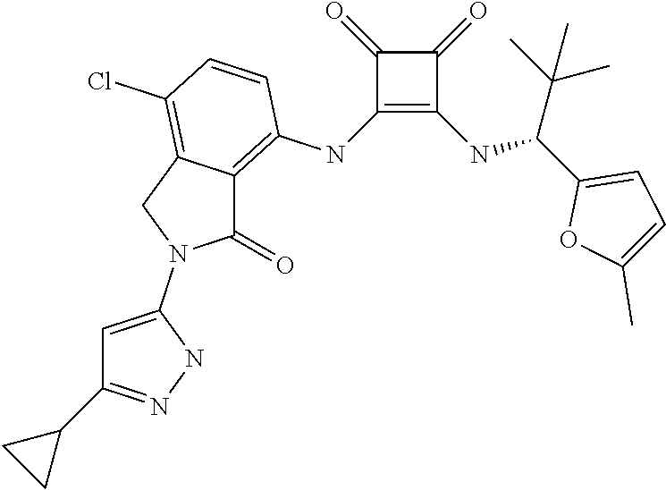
C1(NC2=C3C(=C(Cl)C=C2)CN(C2=CC(C4CC4)=NN2)C3=O)=C(NC(C2=CC=C(C)O2)C(C)(C)C)C(=O)C1=O
